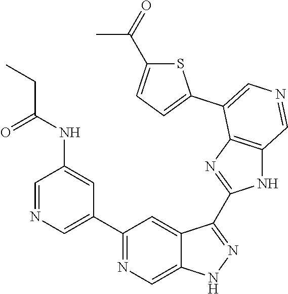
C1(C2=CN=CC(NC(CC)=O)=C2)=NC=C2C(=C1)C(C1=NC3=C(N1)C=NC=C3C1=CC=C(C(C)=O)S1)=NN2
